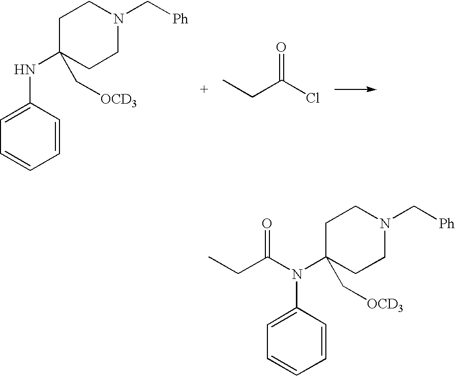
C1=CC(NC2(C[OCD3])CCN(C[Ph])CC2)=CC=C1.CCC(Cl)=O.C1=CC(N(C2(C[OCD3])CCN(C[Ph])CC2)C(CC)=O)=CC=C1
